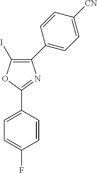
C1(C2=CC=C(F)C=C2)=NC(C2=CC=C([CN])C=C2)=C(I)O1
